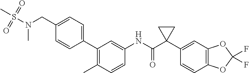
C1=CC(C)=C(C2=CC=C(CN(S(C)(=O)=O)C)C=C2)C=C1NC(C1(C2=CC3=C(C=C2)OC(F)(F)O3)CC1)=O
